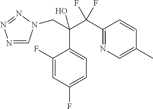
N1=CN(CC(O)(C(C2=NC=C(C)C=C2)(F)F)C2=CC=C(F)C=C2F)N=N1
